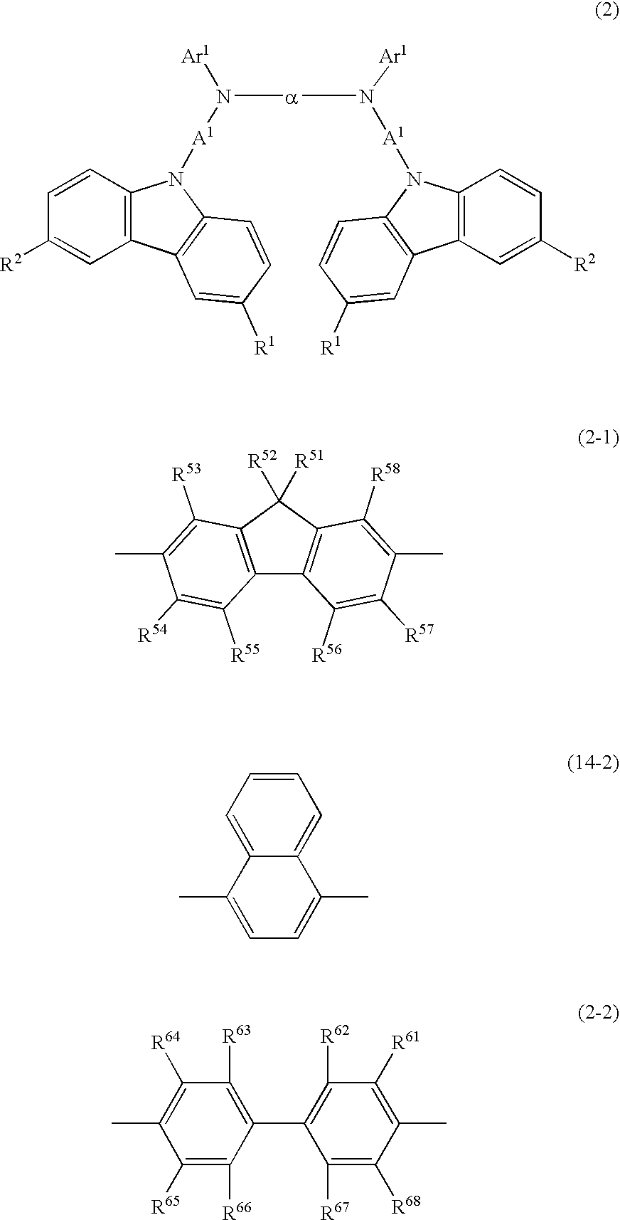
C12=C(C=CC([R2])=C1)N([A1]N([Ar1])[a]N([A1]N1C3=C(C=C([R2])C=C3)C3=C1C=CC([R1])=C3)[Ar1])C1=C2C=C([R1])C=C1.C12=C(C([R52])([R51])C3=C1C([R56])=C([R57])C(C)=C3[R58])C([R53])=C(C)C([R54])=C2[R55].C1=CC=C2C(=C1)C(C)=CC=C2C.C1([R65])=C([R66])C(C2=C([R62])C([R61])=C(C)C([R68])=C2[R67])=C([R63])C([R64])=C1C
